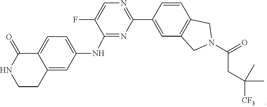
C1(F)=CN=C(C2=CC3=C(C=C2)CN(C(=O)CC(C)(C)[CF3])C3)N=C1NC1=CC=C2C(=C1)CCNC2=O
